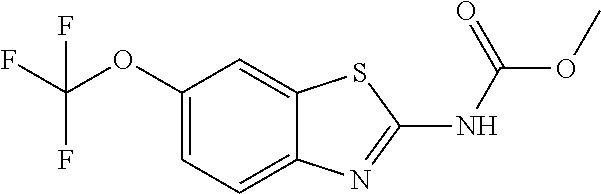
C1(OC(F)(F)F)=CC=C2C(=C1)SC(NC(OC)=O)=N2
